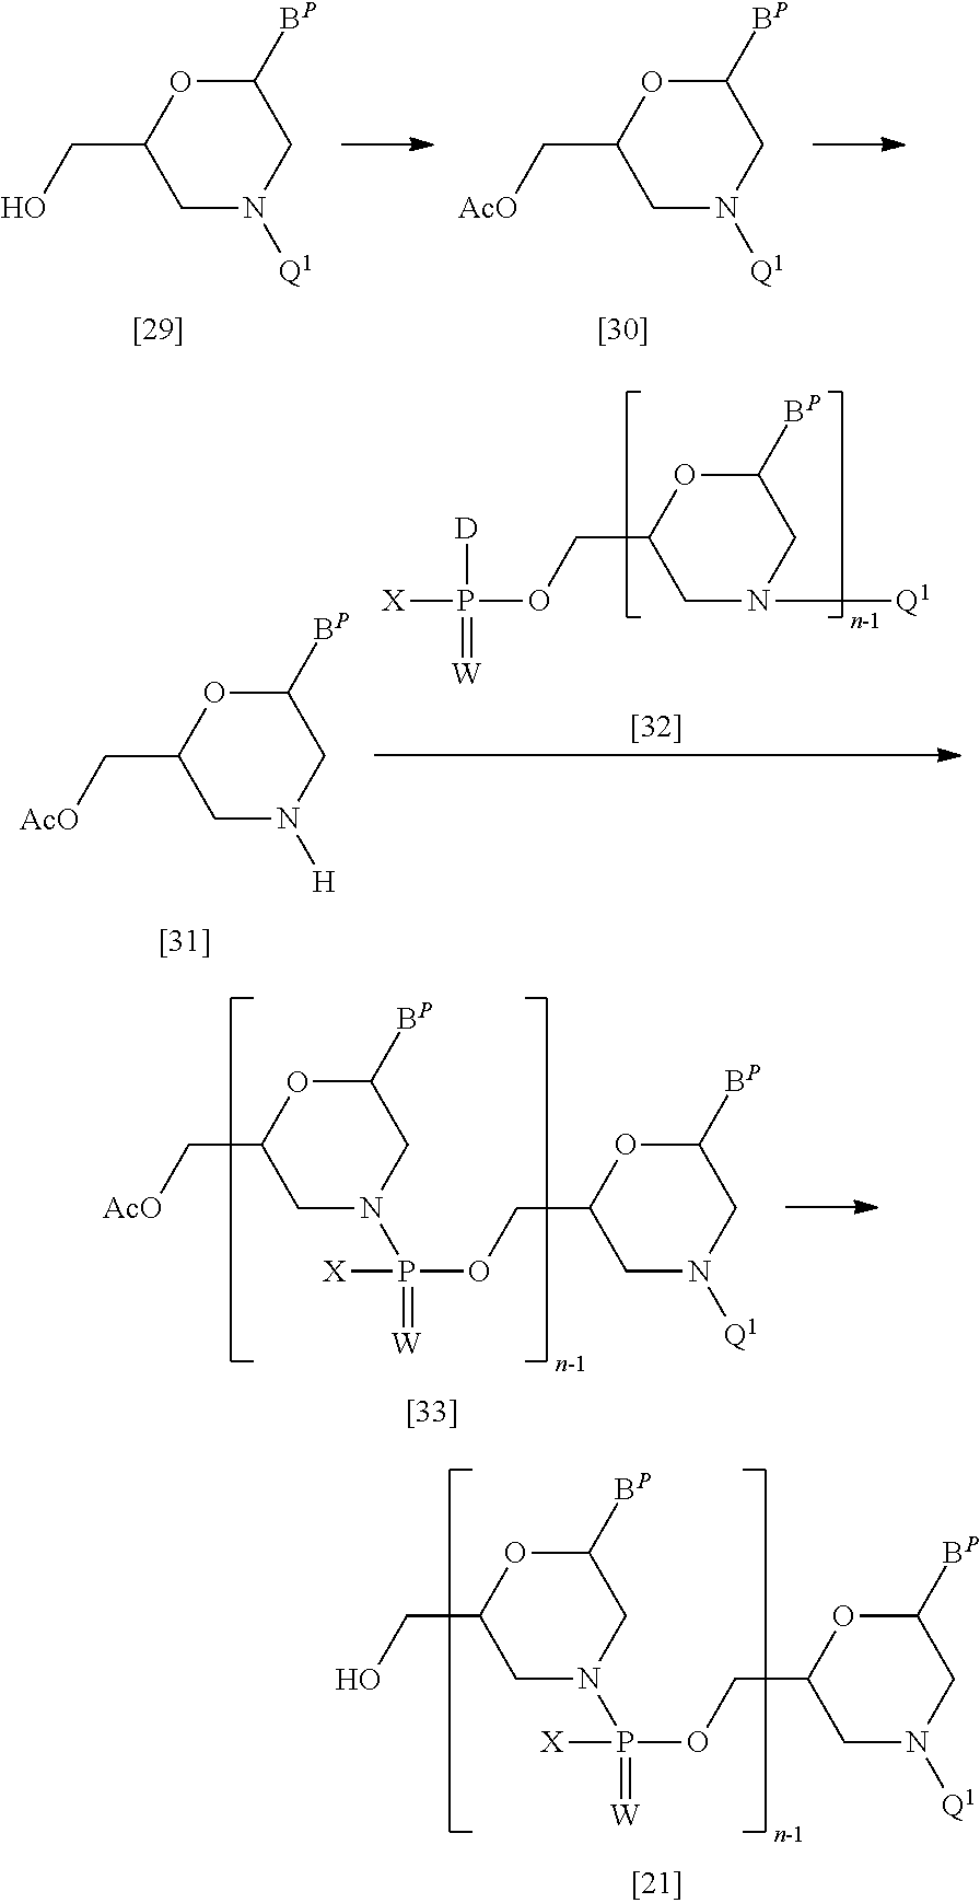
C1N([Q1])CC([BP])OC1CO.C1N([Q1])CC([BP])OC1C[AcO].C1N([Q1])CC([BP])OC1COP([X])([D])=[W].C1N([H])CC([BP])OC1C[AcO].C1N(P(OCC2CN([Q1])CC([BP])O2)([X])=[W])CC([BP])OC1C[AcO].C1N(P(OCC2CN([Q1])CC([BP])O2)([X])=[W])CC([BP])OC1CO
